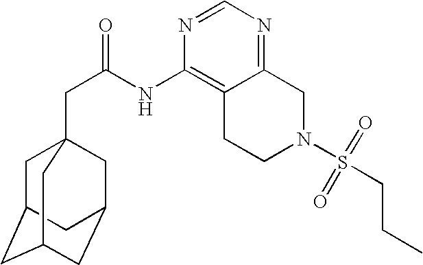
C1C2CC3CC(CC1(CC(=O)NC1=C4C(=NC=N1)CN(S(CCC)(=O)=O)CC4)C3)C2
